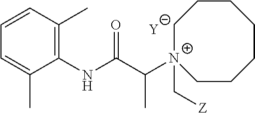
[Y].C1=C(C)C(NC(C([N+]2(C[Z])CCCCCCC2)C)=O)=C(C)C=C1
